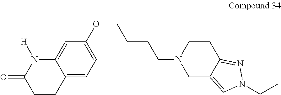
C1CC2=CC=C(OCCCCN3CC4=CN(CC)N=C4CC3)C=C2N([H])C1=O
